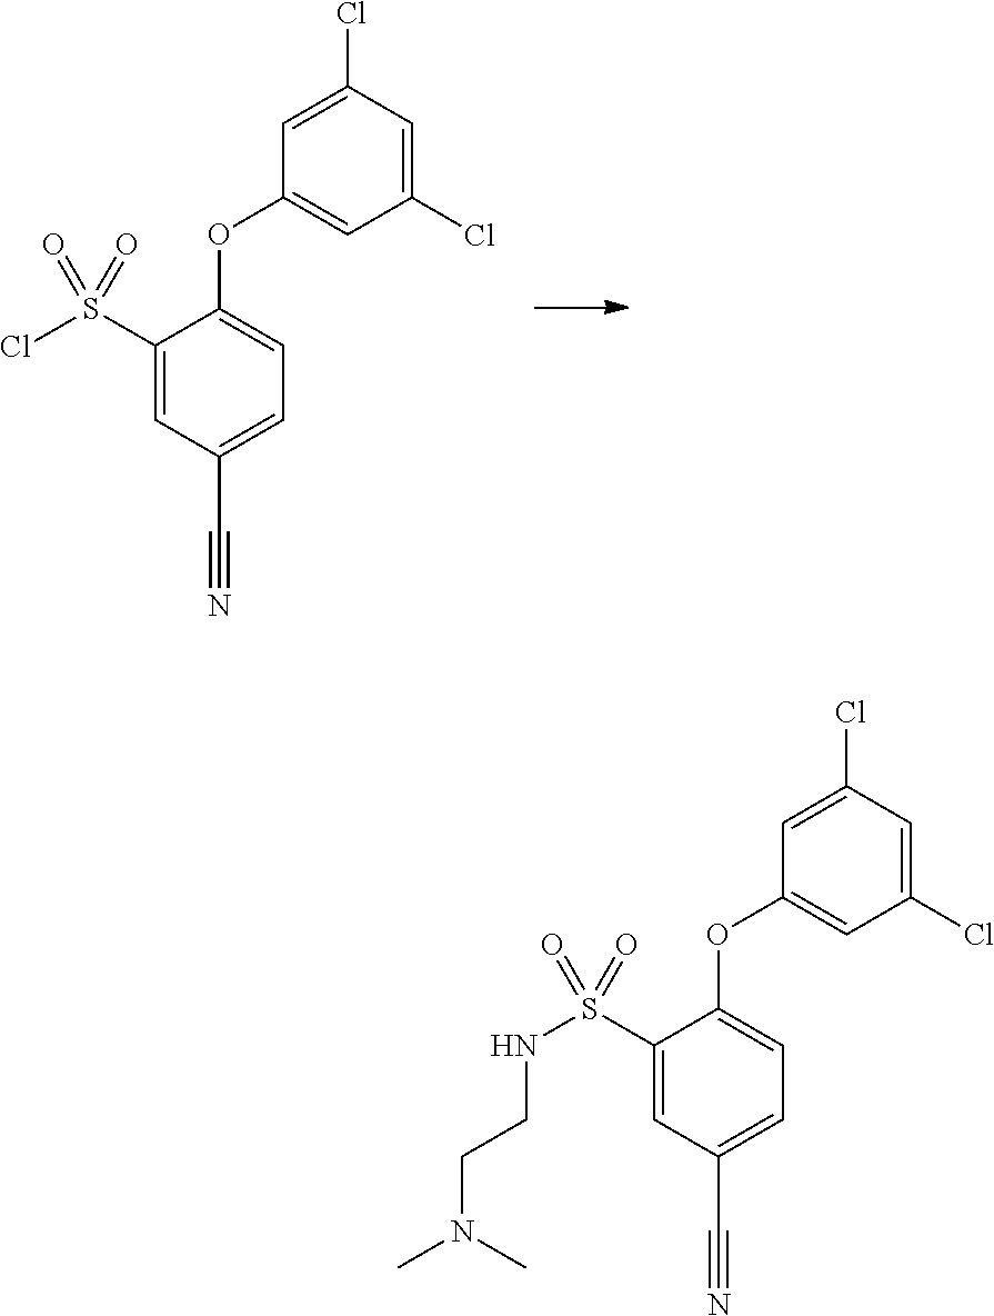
C1(S(Cl)(=O)=O)=CC(C#N)=CC=C1OC1=CC(Cl)=CC(Cl)=C1.C1(S(NCCN(C)C)(=O)=O)=CC(C#N)=CC=C1OC1=CC(Cl)=CC(Cl)=C1
